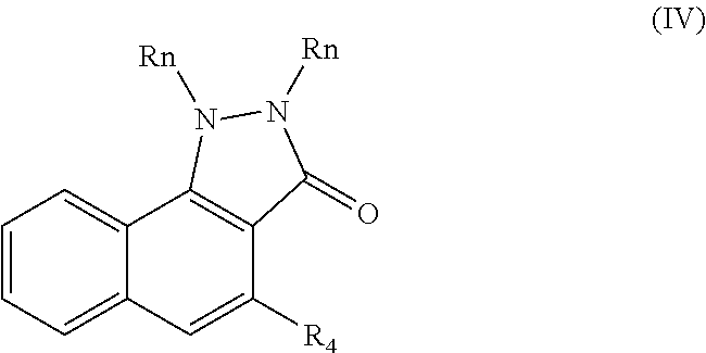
C1=CC=C2C(=C1)C1=C(C([R4])=C2)C(=O)N([Rn])N1[Rn]
